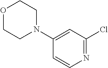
N1=C(Cl)C=C(N2CCOCC2)C=C1
